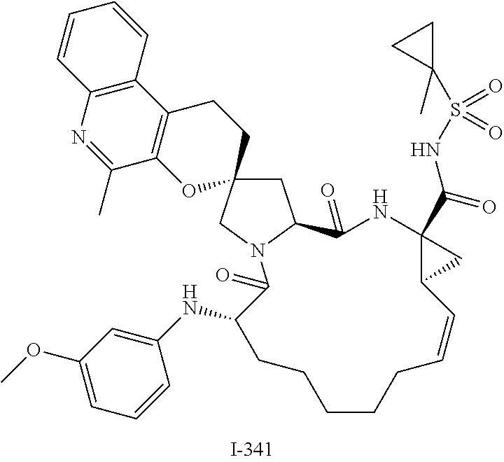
C12=C(N=C(C)C3=C1CCC1(O3)CC3N(C1)C(=O)C(NC1=CC(OC)=CC=C1)CCCCCC=CC1C(C(=O)NS(=O)(=O)C4(C)CC4)(NC3=O)C1)C=CC=C2
